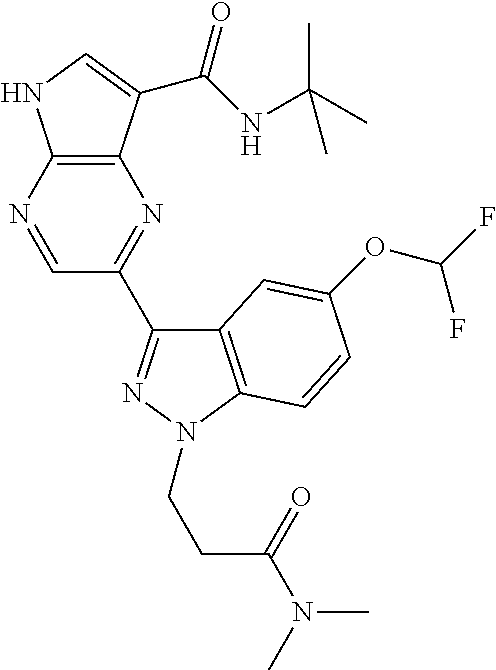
C12=C(C(C(NC(C)(C)C)=O)=CN1)N=C(C1=NN(CCC(N(C)C)=O)C3=C1C=C(OC(F)F)C=C3)C=N2
